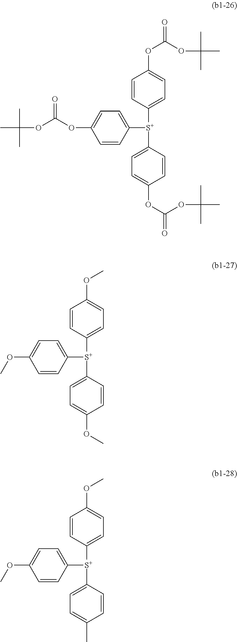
C1=CC([S+](C2=CC=C(OC(=O)OC(C)(C)C)C=C2)C2=CC=C(OC(OC(C)(C)C)=O)C=C2)=CC=C1OC(OC(C)(C)C)=O.C1=CC([S+](C2=CC=C(OC)C=C2)C2=CC=C(OC)C=C2)=CC=C1OC.C1=CC([S+](C2=CC=C(C)C=C2)C2=CC=C(OC)C=C2)=CC=C1OC
